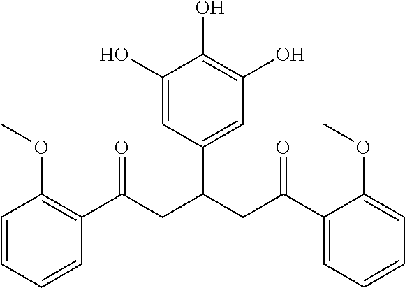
C1=CC=CC(C(CC(CC(C2=CC=CC=C2OC)=O)C2=CC(O)=C(O)C(O)=C2)=O)=C1OC
